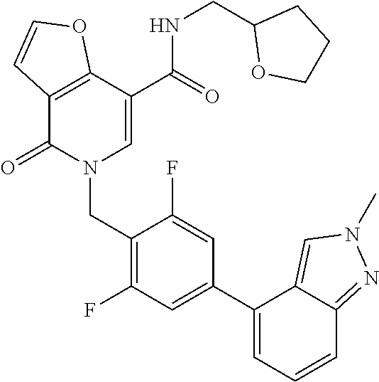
C12=C(C(=O)N(CC3=C(F)C=C(C4=CC=CC5=NN(C)C=C45)C=C3F)C=C1C(NCC1OCCC1)=O)C=CO2
